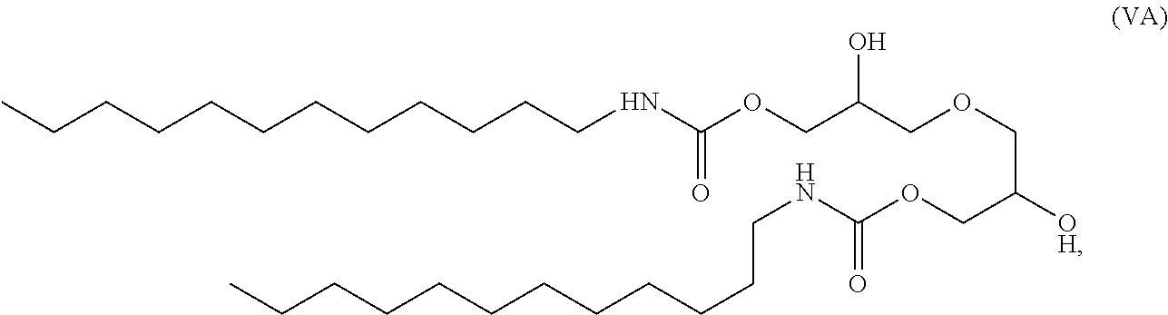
C(OCC(COC(NCCCCCCCCCCCC)=O)[OH])C(COC(=O)NCCCCCCCCCCCC)O
